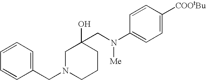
C1=C([COOtBu])C=CC(N(CC2(O)CCCN(CC3=CC=CC=C3)C2)[Me])=C1
